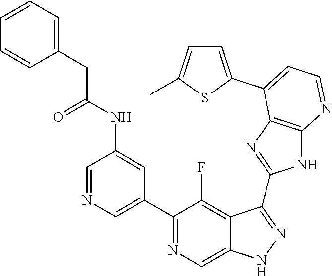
C1=NC=C(C2=NC=C3C(=C2F)C(C2=NC4=C(N2)N=CC=C4C2=CC=C(C)S2)=NN3)C=C1NC(CC1=CC=CC=C1)=O
